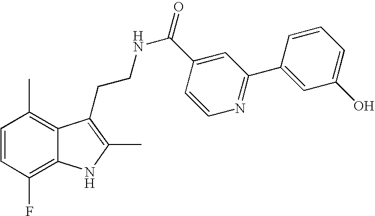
C1=CC(F)=C2C(=C1C)C(CCNC(=O)C1=CC(C3=CC(O)=CC=C3)=NC=C1)=C(C)N2
